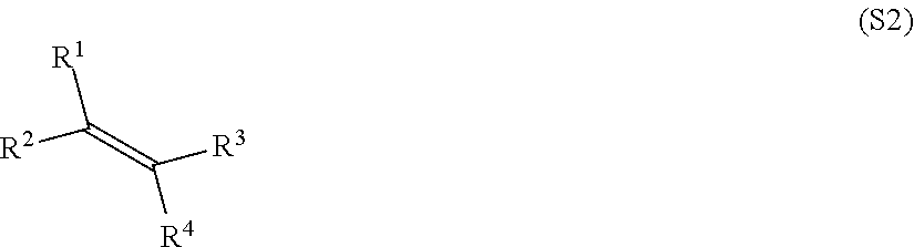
[R2]C([R1])=C([R4])[R3]
